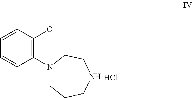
C1=CC(N2CCCNCC2)=C(OC)C=C1.Cl
